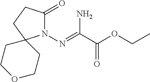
N1(N=C(C(OCC)=O)N)C(=O)CCC12CCOCC2
